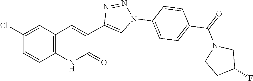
C12=C(C=C(Cl)C=C1)C=C(C1=CN(C3=CC=C(C(=O)N4CCC(F)C4)C=C3)N=N1)C(=O)N2
